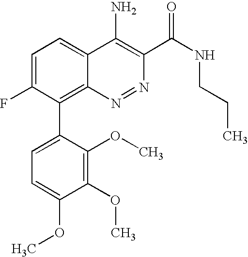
C1=C(C2=C3C(=CC=C2F)C(N)=C(C(NCCC)=O)N=N3)C(OC)=C(OC)C(OC)=C1
